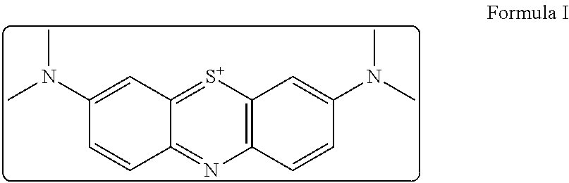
C1(N(C)C)=CC2=[S+]C3=C(N=C2C=C1)C=CC(N(C)C)=C3
